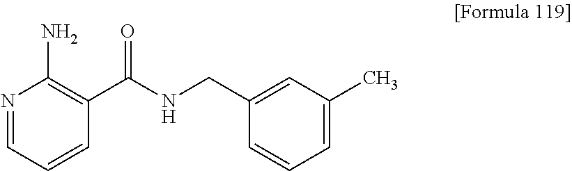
N1=CC=CC(C(NCC2=CC(C)=CC=C2)=O)=C1N
